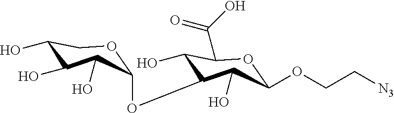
C1(OC2C(O)C(C(O)=O)OC(OCC[N3])C2O)OCC(O)C(O)C1O
